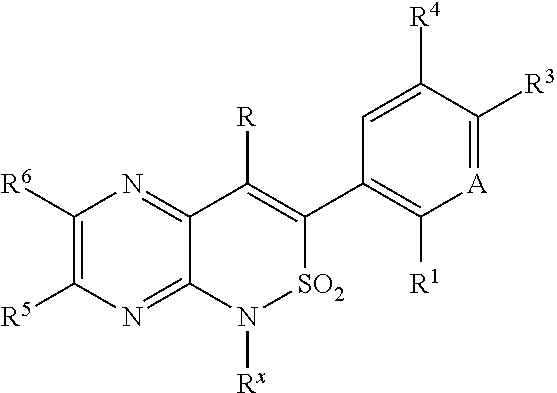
C1([R6])=C([R5])N=C2C(=N1)C([R])=C(C1=C([R1])[A]=C([R3])C([R4])=C1)[SO2]N2[Rx]
